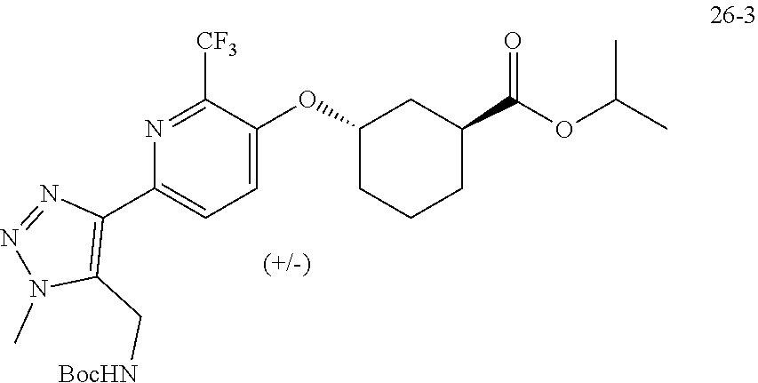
C1=C(OC2CCCC(C(OC(C)C)=O)C2)C([CF3])=NC(C2=C(C[BocHN])N(C)N=N2)=C1
